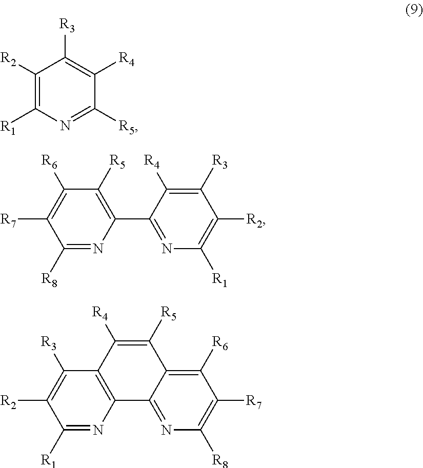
C1([R2])=C([R1])N=C([R5])C([R4])=C1[R3].C1(C2=NC([R1])=C([R2])C([R3])=C2[R4])=C([R5])C([R6])=C([R7])C([R8])=N1.C12=C(C([R3])=C([R2])C([R1])=N1)C([R4])=C([R5])C1=C([R6])C([R7])=C([R8])N=C21
